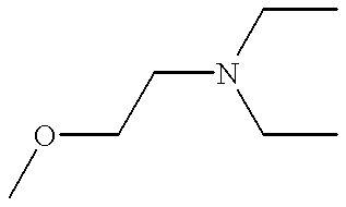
O(CCN(CC)CC)C
